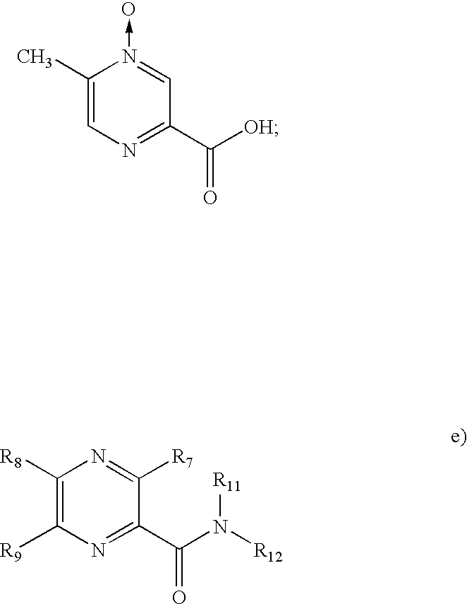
C1(C)=CN=C(C([OH])=O)C=N1->O.C1([R8])=C([R9])N=C(C(N([R11])[R12])=O)C([R7])=N1
